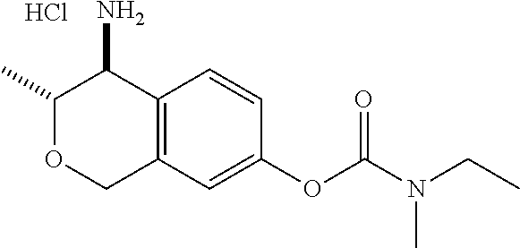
C1(C)OCC2=C(C1N)C=CC(OC(N(CC)C)=O)=C2.Cl
